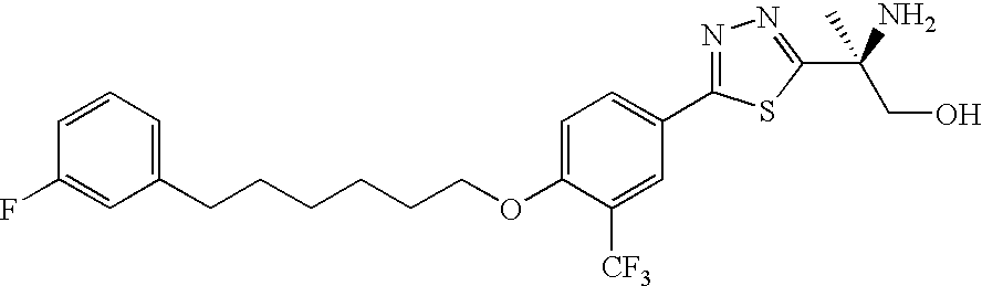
C(CCCOC1=CC=C(C2=NN=C(C(N)(CO)C)S2)C=C1[CF3])CCC1=CC=CC(F)=C1
